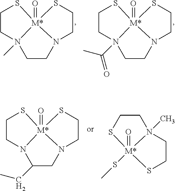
C1CN2(C)CCN3CCS[M*]23(=O)S1.C1CN2(C(C)=O)CCN3CCS[M*]23(=O)S1.C1CN2(C)CCS[M*]2(SC)(=O)S1.C1CN2C(CC)CN3CCS[M*]23(=O)S1
